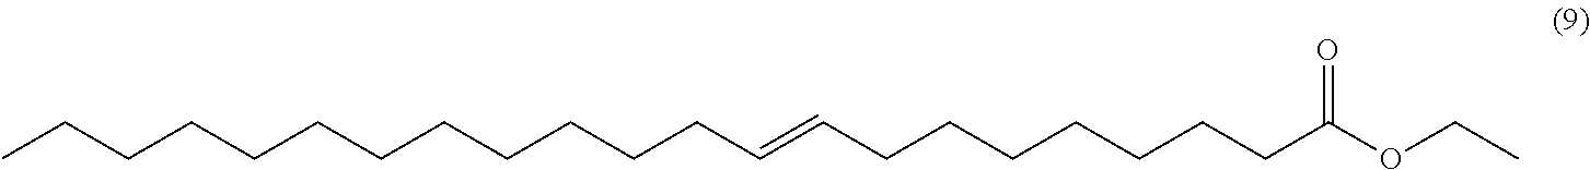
C(CCCCCCCC=CCCCCCCCC(OCC)=O)CCCC
